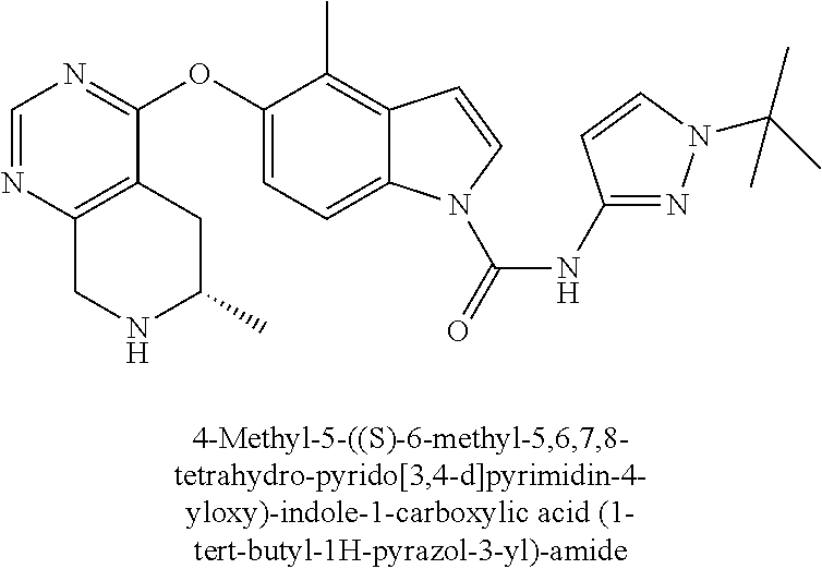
C1(OC2=CC=C3C(=C2C)C=CN3C(=O)NC2=NN(C(C)(C)C)C=C2)=NC=NC2=C1CC(C)NC2
